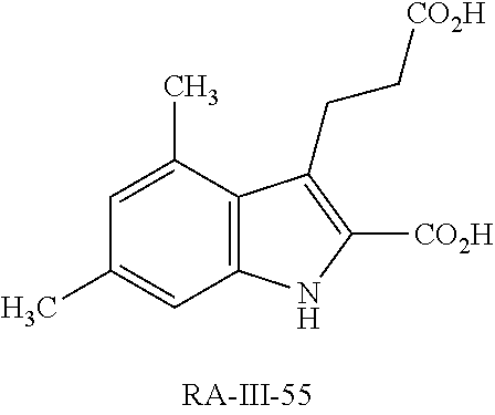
C1=C(C)C2=C(C=C1C)NC([CO2H])=C2CC[CO2H]
